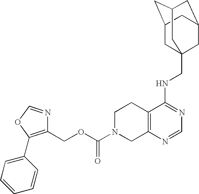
C12=C(N=CN=C1NCC13CC4CC(CC(C1)C4)C3)CN(C(OCC1=C(C3=CC=CC=C3)OC=N1)=O)CC2
